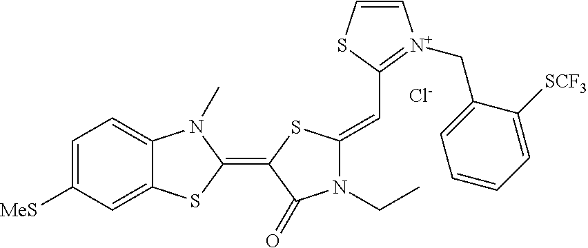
C1=C([MeS])C=C2C(=C1)N(C)C(=C1C(=O)N(CC)C(=CC3=[N+](CC4=CC=CC=C4[SCF3])C=CS3)S1)S2.[Cl-]
